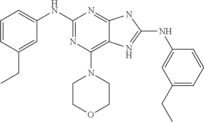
C1(NC2=NC(N3CCOCC3)=C3C(=N2)NC(NC2=CC(CC)=CC=C2)=N3)=CC=CC(CC)=C1
